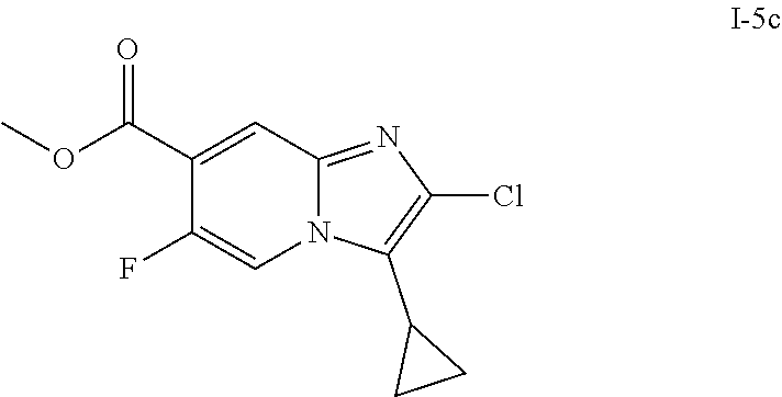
O(C)C(C1=CC2=NC(Cl)=C(C3CC3)N2C=C1F)=O
